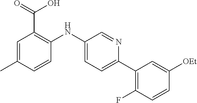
C1=C(C)C=CC(NC2=CC=C(C3=C(F)C=CC([OEt])=C3)N=C2)=C1C(=O)O
